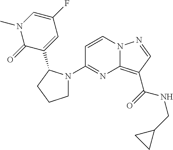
C1(N2CCCC2C2=CC(F)=CN(C)C2=O)=NC2=C(C(=O)NCC3CC3)C=NN2C=C1
